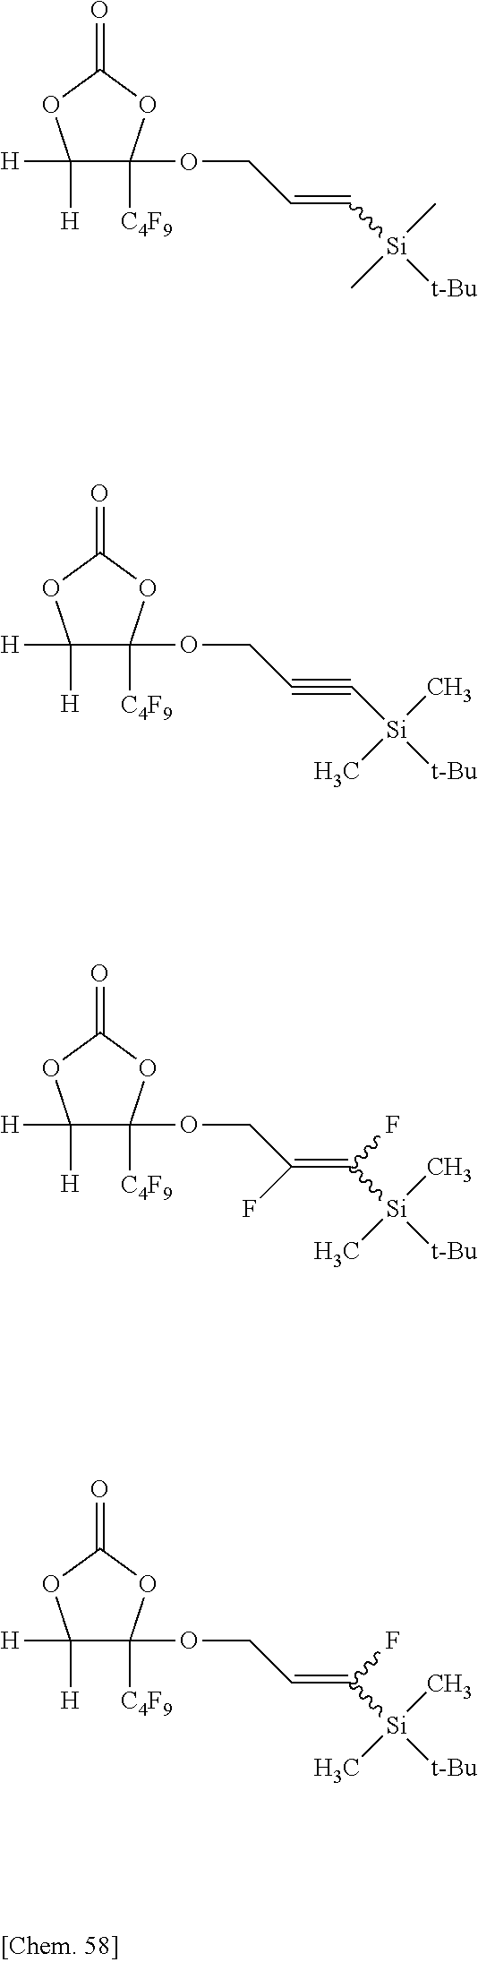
C1([H])([H])C(OCC(=C(F)[Si]([t-Bu])(C)C)F)([C4F9])OC(=O)O1.C1([H])([H])C(OCC=C(F)[Si]([t-Bu])(C)C)([C4F9])OC(=O)O1.C1([H])([H])C(OCC#C[Si]([t-Bu])(C)C)([C4F9])OC(=O)O1.C1([H])([H])C(OCC=C[Si]([t-Bu])(C)C)([C4F9])OC(=O)O1
